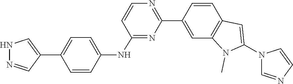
C1(C2=NC=CC(NC3=CC=C(C4=CNN=C4)C=C3)=N2)=CC2=C(C=C1)C=C(N1C=NC=C1)N2C
